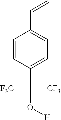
C1=CC(C([F3C])([CF3])O[H])=CC=C1C=C
